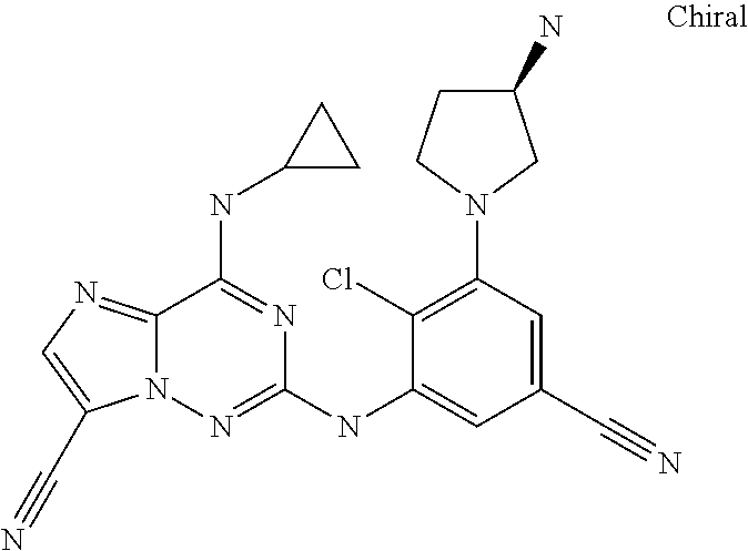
C12=NC=C(C#N)N1N=C(NC1=CC(C#N)=CC(N3CCC(N)C3)=C1Cl)N=C2NC1CC1
